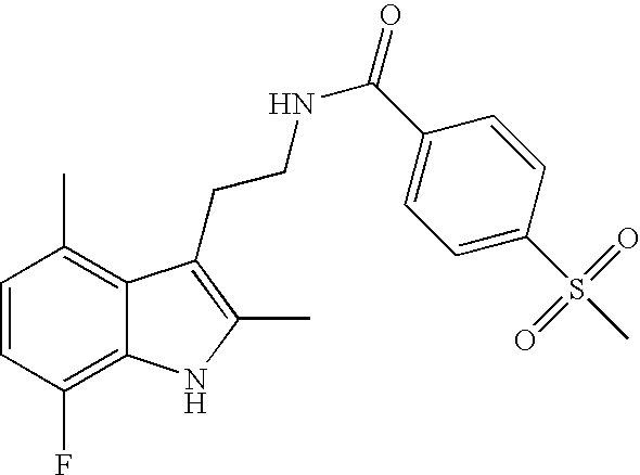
C1=CC(F)=C2C(=C1C)C(CCNC(=O)C1=CC=C(S(=O)(=O)C)C=C1)=C(C)N2
